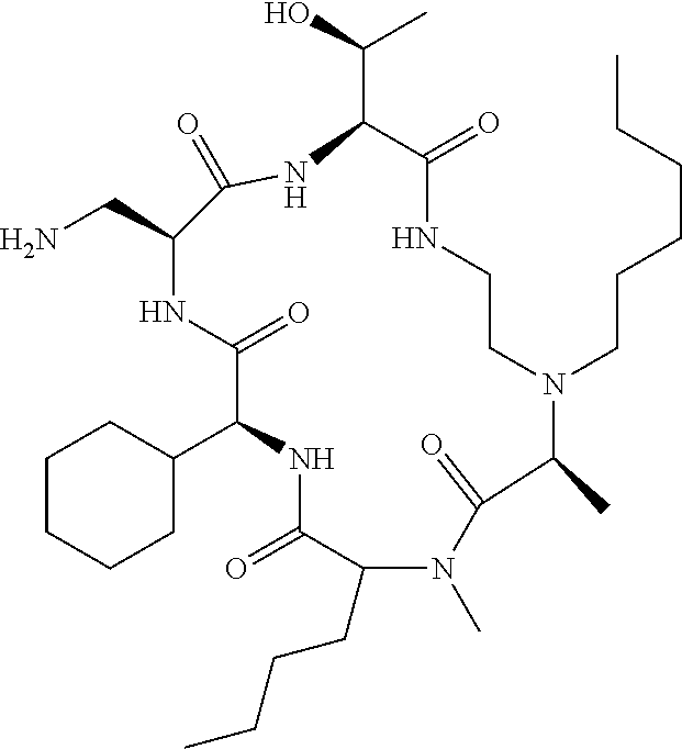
C1CCCC(C2NC(=O)C(CCCC)N(C)C(=O)C(C)N(CCCCCC)CCNC(=O)C(C(O)C)NC(=O)C(CN)NC2=O)C1
